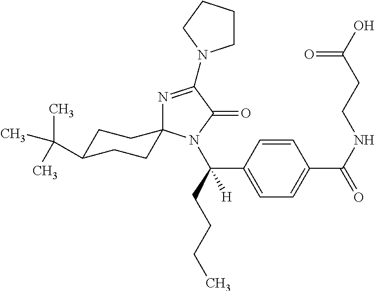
N1=C(N2CCCC2)C(=O)N(C(C2=CC=C(C(NCCC(O)=O)=O)C=C2)(CCCC)[H])C12CCC(C(C)(C)C)CC2
